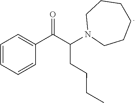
C(CCC)C(C(C1=CC=CC=C1)=O)N1CCCCCC1
